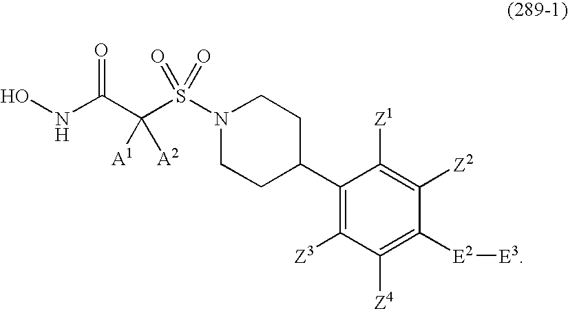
ONC(C(S(N1CCC(C2=C([Z3])C([Z4])=C([E2][E3])C([Z2])=C2[Z1])CC1)(=O)=O)([A1])[A2])=O
